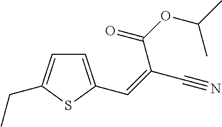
C1=C(C=C(C#N)C(OC(C)C)=O)SC(CC)=C1
